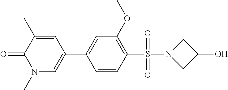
C1=CC(S(N2CC(O)C2)(=O)=O)=C(OC)C=C1C1=CN(C)C(=O)C(C)=C1
